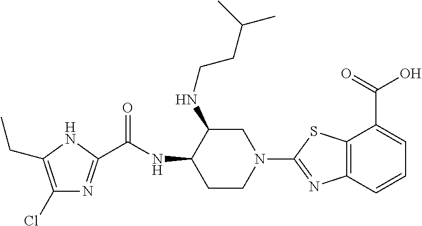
C1(Cl)=C(CC)NC(C(NC2CCN(C3=NC4=C(S3)C(C(=O)O)=CC=C4)CC2NCCC(C)C)=O)=N1
